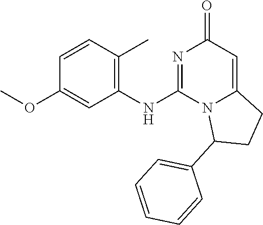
O(C1=CC(NC2=NC(=O)C=C3N2C(C2=CC=CC=C2)CC3)=C(C)C=C1)C
